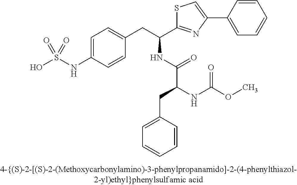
OS(NC1=CC=C(CC(C2=NC(C3=CC=CC=C3)=CS2)NC(C(NC(OC)=O)CC2=CC=CC=C2)=O)C=C1)(=O)=O
